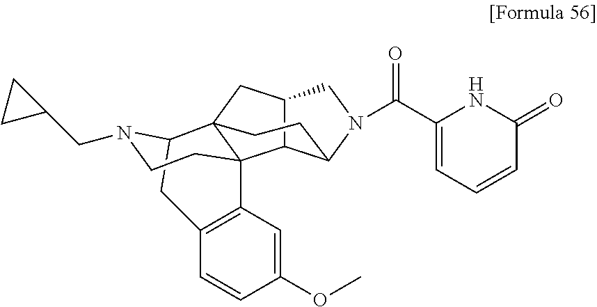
C12C3C(N(C(C4=CC=CC(=O)N4)=O)C1)CCC1(C2)C32C3=C(CC1N(CC1CC1)CC2)C=CC(OC)=C3
